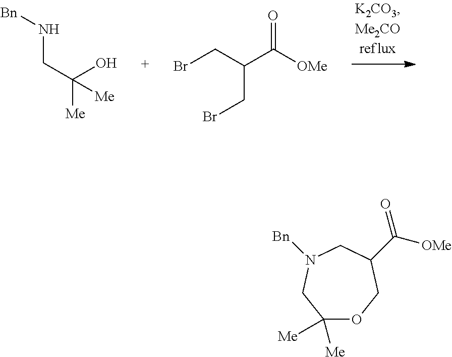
[Bn]NCC(O)([Me])[Me].BrCC(C([OMe])=O)CBr.C1([Me])([Me])OCC(C([OMe])=O)CN([Bn])C1
